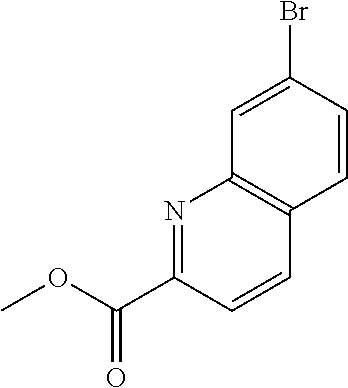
C1=CC(Br)=CC2=C1C=CC(C(OC)=O)=N2
